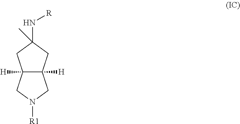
C12([H])C([H])(CC(N[R])(C)C1)CN([R1])C2
